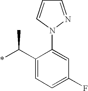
C1(C(*)C)=CC=C(F)C=C1N1C=CC=N1
